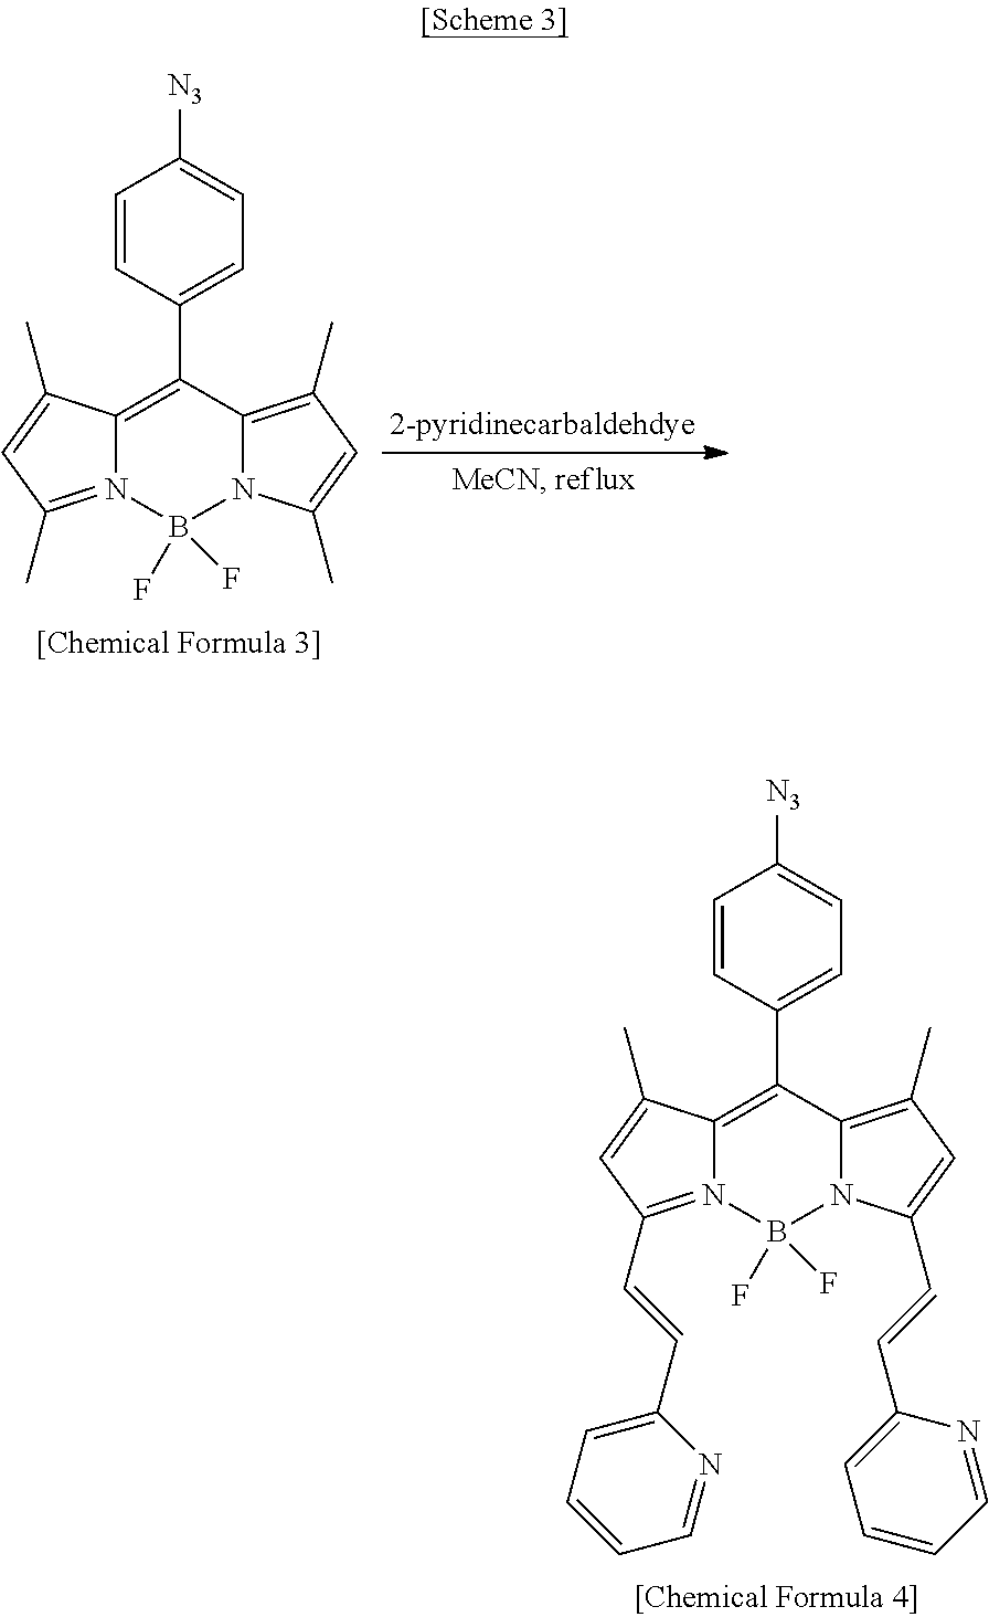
C1=CC(C2=C3N(=C(C)C=C3C)B(F)(F)N3C2=C(C)C=C3C)=CC=C1[N3].C1=CC(C2=C3N(=C(C=CC4=CC=CC=N4)C=C3C)B(F)(F)N3C2=C(C)C=C3C=CC2=CC=CC=N2)=CC=C1[N3]
